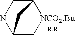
C12C[NCO2tBu]C(CN1)C2
